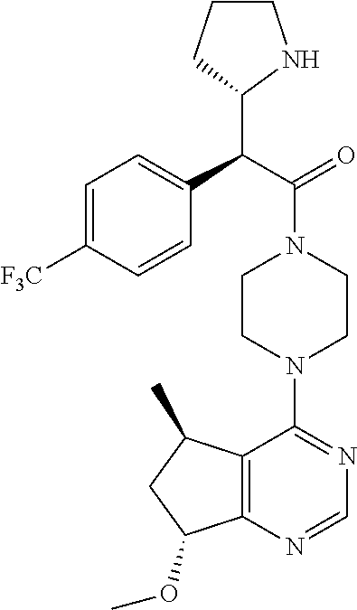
C(C(=O)N1CCN(C2=NC=NC3=C2C(C)CC3OC)CC1)(C1NCCC1)C1=CC=C([F3C])C=C1
